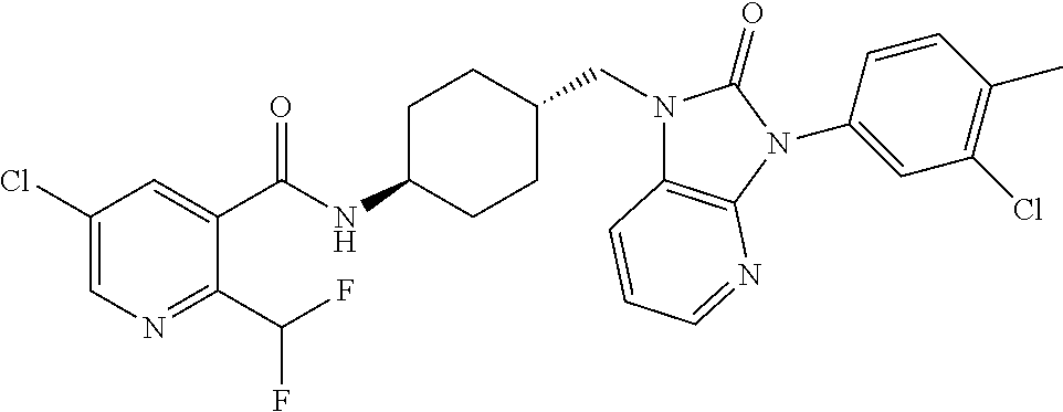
C1(Cl)=CN=C(C(F)F)C(C(NC2CCC(CN3C4=C(N(C5=CC(Cl)=C(C)C=C5)C3=O)N=CC=C4)CC2)=O)=C1
